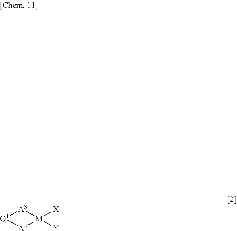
[A3]1[M]([Y])([X])[A4][Q1]1
